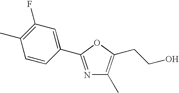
N1=C(C2=CC(F)=C(C)C=C2)OC(CCO)=C1C
